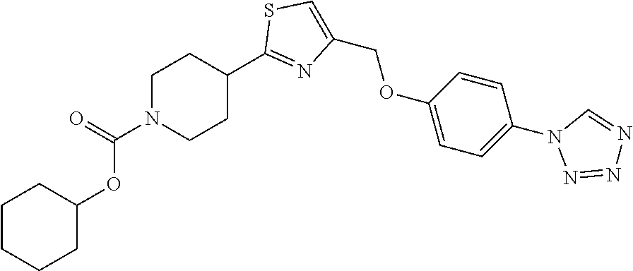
C1CCCC(OC(N2CCC(C3=NC(COC4=CC=C(N5N=NN=C5)C=C4)=CS3)CC2)=O)C1
